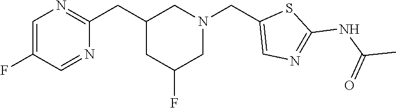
C1(F)=CN=C(CC2CC(F)CN(CC3=CN=C(NC(C)=O)S3)C2)N=C1
